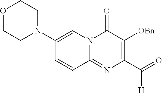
O1CCN(C2=CN3C(=NC(C([H])=O)=C([OBn])C3=O)C=C2)CC1
